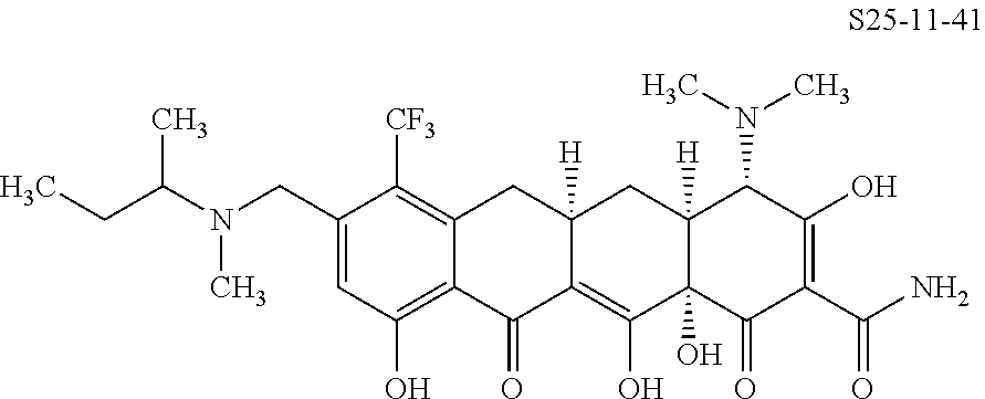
C1=C(CN(C)C(CC)C)C([CF3])=C2C(=C1O)C(=O)C1=C(O)C3(O)C([H])(CC1([H])C2)C(N(C)C)C(O)=C(C(N)=O)C3=O
